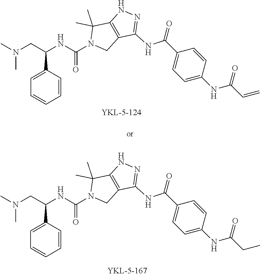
N(C)(CC(NC(N1C(C)(C)C2=C(C(NC(C3=CC=C(NC(C=C)=O)C=C3)=O)=NN2)C1)=O)C1=CC=CC=C1)C.CN(CC(NC(N1CC2=C(C1(C)C)NN=C2NC(C1=CC=C(NC(CC)=O)C=C1)=O)=O)C1=CC=CC=C1)C
